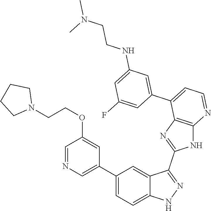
C1(C2=CC=C3C(=C2)C(C2=NC4=C(N2)N=CC=C4C2=CC(NCCN(C)C)=CC(F)=C2)=NN3)=CN=CC(OCCN2CCCC2)=C1
